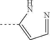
C(C)(=CC=N)N
